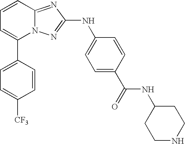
C1(C2=CC=C([CF3])C=C2)=CC=CC2=NC(NC3=CC=C(C(NC4CCNCC4)=O)C=C3)=NN12
